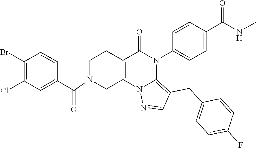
C1(Br)=C(Cl)C=C(C(=O)N2CC3=C(CC2)C(=O)N(C2=CC=C(C(NC)=O)C=C2)C2=C(CC4=CC=C(F)C=C4)C=NN32)C=C1
